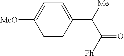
C1=C(C([Me])C([Ph])=O)C=CC([MeO])=C1
